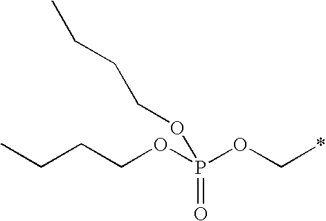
P(OC*)(OCCCC)(=O)OCCCC
